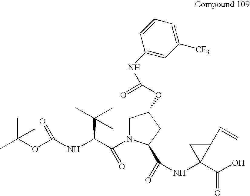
CC(OC(NC(C(=O)N1CC(OC(=O)NC2=CC([CF3])=CC=C2)CC1C(=O)NC1(C(O)=O)C(C=C)C1)C(C)(C)C)=O)(C)C
